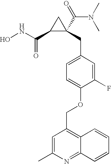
ONC(C1C(C(=O)N(C)C)(CC2=CC=C(OCC3=C4C(=NC(C)=C3)C=CC=C4)C(F)=C2)C1)=O
